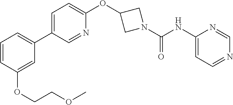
C1=CC=C(C2=CC=C(OC3CN(C(NC4=CC=NC=N4)=O)C3)N=C2)C=C1OCCOC
